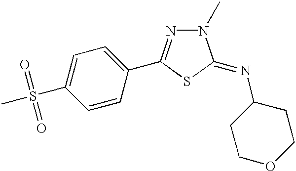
C1=CC(C2=NN(C)C(=NC3CCOCC3)S2)=CC=C1S(C)(=O)=O
